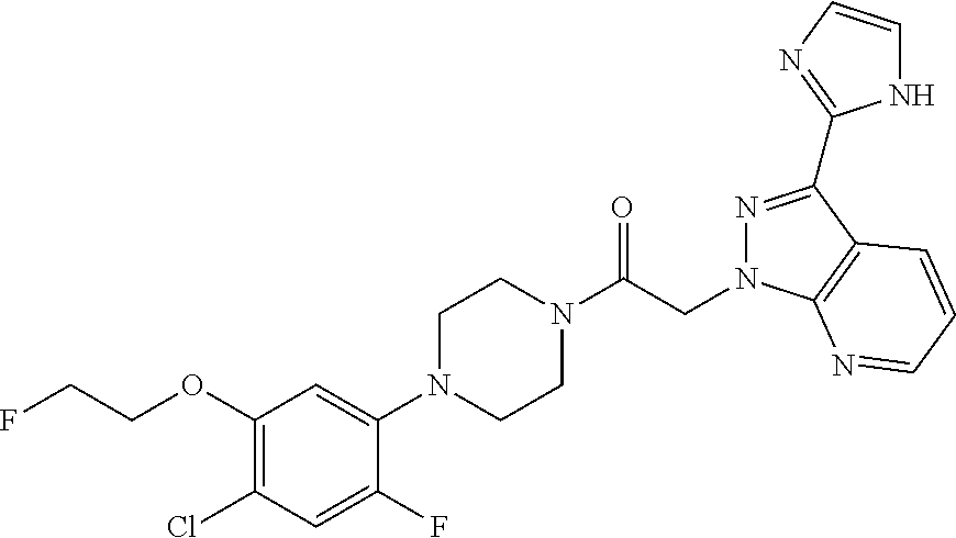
FCCOC1=C(Cl)C=C(F)C(N2CCN(C(CN3N=C(C4=NC=CN4)C4=C3N=CC=C4)=O)CC2)=C1
